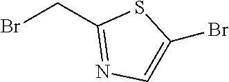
BrCC1=NC=C(Br)S1
